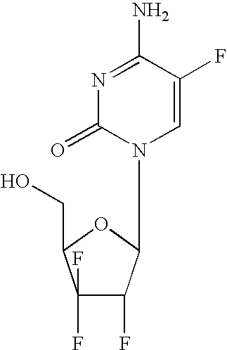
C1(F)(F)C(F)C(N2C=C(F)C(N)=NC2=O)OC1CO
